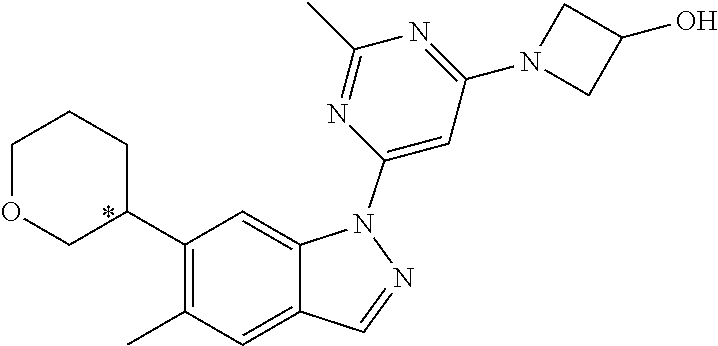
CC1=C(C2CCCOC2)C=C2C(=C1)C=NN2C1=CC(N2CC(O)C2)=NC(C)=N1
